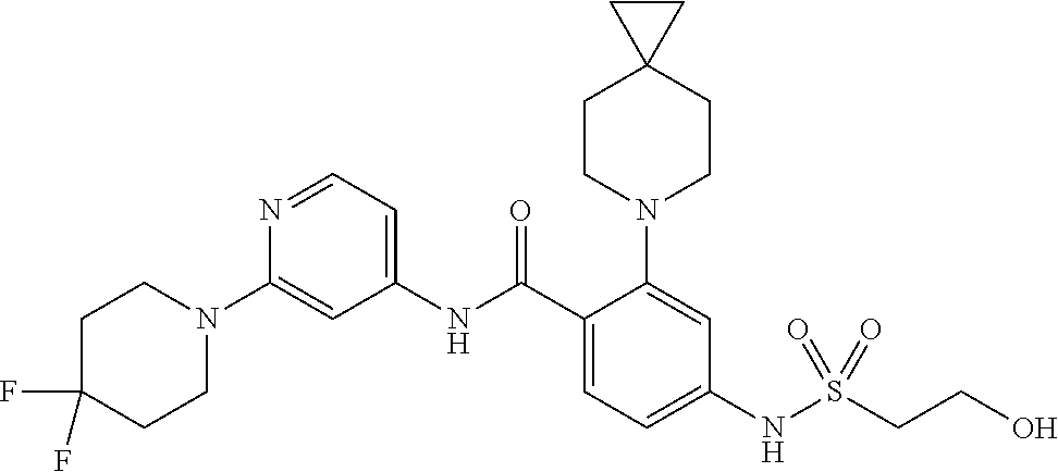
C1(NC(C2=CC=C(NS(CCO)(=O)=O)C=C2N2CCC3(CC2)CC3)=O)=CC=NC(N2CCC(F)(F)CC2)=C1
